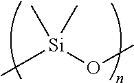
[Si](OC)(C)(C)C
